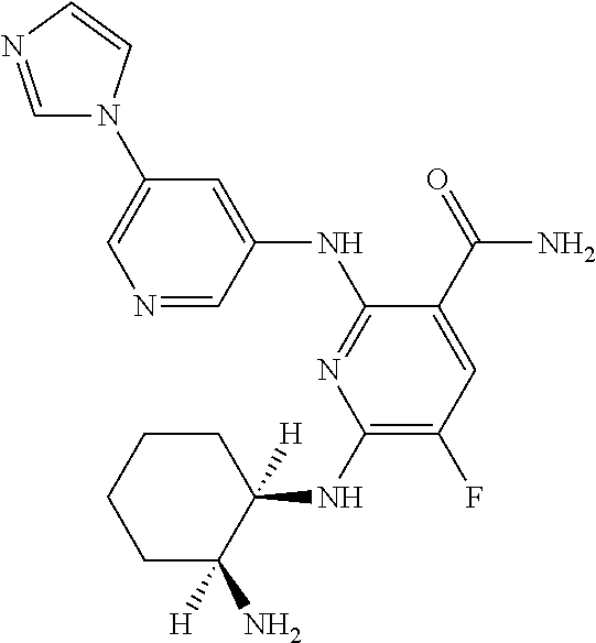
C1(NC2([H])CCCCC2([H])N)=C(F)C=C(C(=O)N)C(NC2=CC(N3C=NC=C3)=CN=C2)=N1
